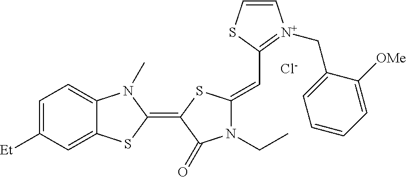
C1=C([Et])C=C2C(=C1)N(C)C(=C1C(=O)N(CC)C(=CC3=[N+](CC4=CC=CC=C4[OMe])C=CS3)S1)S2.[Cl-]
